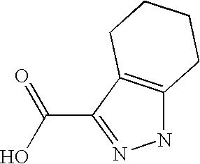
N1C2=C(C(C(O)=O)=N1)CCCC2
